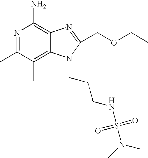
N1=C(C)C(C)=C2C(=C1N)N=C(COCC)N2CCCNS(N(C)C)(=O)=O
